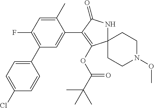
C12(NC(=O)C(C3=CC(C4=CC=C(Cl)C=C4)=C(F)C=C3C)=C1OC(C(C)(C)C)=O)CCN(OC)CC2
